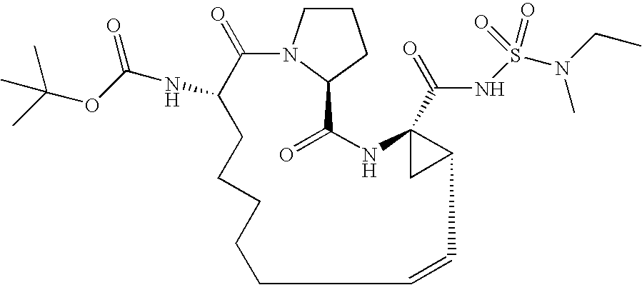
C1CN2C(C1)C(=O)NC1(C(=O)NS(N(CC)C)(=O)=O)CC1C=CCCCCCC(NC(=O)OC(C)(C)C)C2=O
